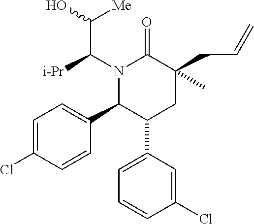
C1=C(Cl)C=CC(C2C(C3=CC=CC(Cl)=C3)CC(CC=C)(C)C(=O)N2C([i-Pr])C(O)[Me])=C1
